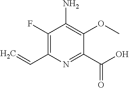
C1(F)=C(C=C)N=C(C(O)=O)C(OC)=C1N
